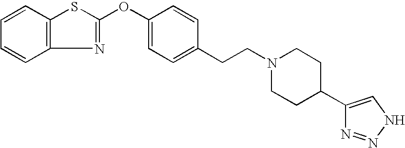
C1=CC2=C(C=C1)N=C(OC1=CC=C(CCN3CCC(C4=CNN=N4)CC3)C=C1)S2
